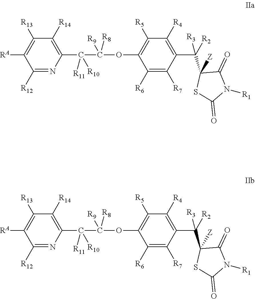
C1([R6])=C([R7])C(C([R3])(C2([Z])C(=O)N([R1])C(=O)S2)[R2])=C([R4])C([R5])=C1OC([R9])([R8])C([R10])([R11])C1=C([R14])C([R13])=C([RA])C([R12])=N1.C1([R6])=C([R7])C(C([R3])(C2([Z])C(=O)N([R1])C(=O)S2)[R2])=C([R4])C([R5])=C1OC([R9])([R8])C([R10])([R11])C1=C([R14])C([R13])=C([RA])C([R12])=N1
